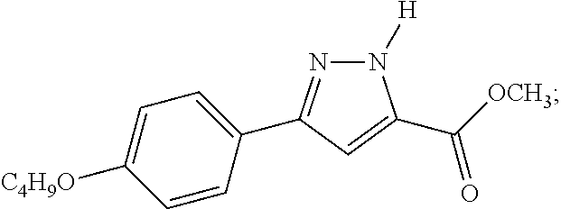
C1=CC(C2=NN([H])C(C([OCH3])=O)=C2)=CC=C1[C4H9O]
